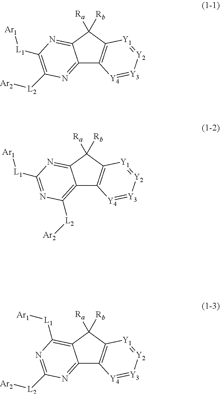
C12=NC([L2][Ar2])=C([L1][Ar1])N=C1C([Rb])([Ra])C1=C2[Y4]=[Y3][Y2]=[Y1]1.C12=C([L2][Ar2])N=C([L1][Ar1])N=C1C([Rb])([Ra])C1=C2[Y4]=[Y3][Y2]=[Y1]1.C12=NC([L2][Ar2])=NC([L1][Ar1])=C1C([Rb])([Ra])C1=C2[Y4]=[Y3][Y2]=[Y1]1
